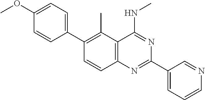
C1(C2=CC=C(OC)C=C2)=C(C)C2=C(C=C1)N=C(C1=CC=CN=C1)N=C2NC
